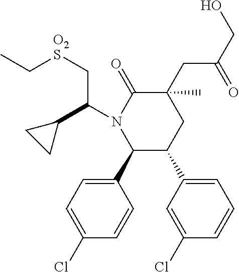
C1(CC(CO)=O)(C)C(=O)N(C(C2CC2)C[O2S]CC)C(C2=CC=C(Cl)C=C2)C(C2=CC=CC(Cl)=C2)C1
